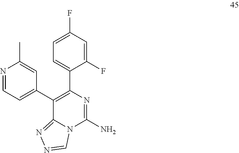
C12=NN=CN1C(N)=NC(C1=CC=C(F)C=C1F)=C2C1=CC=NC(C)=C1
